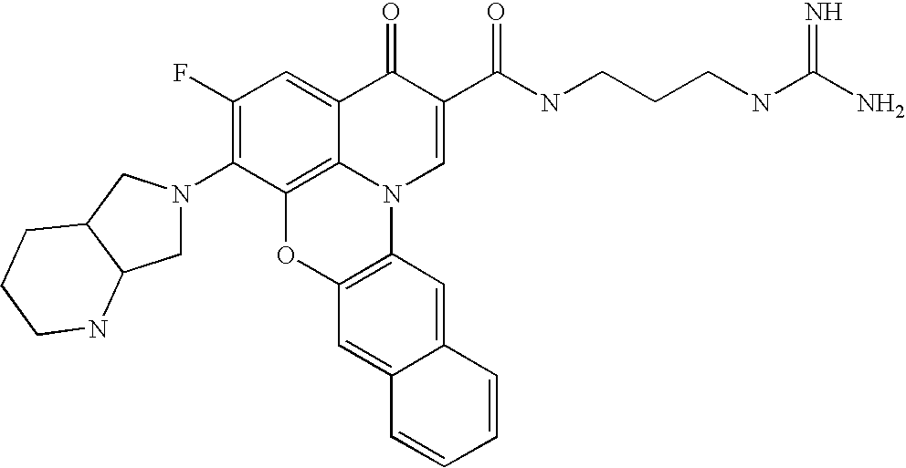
C1(F)=C(N2CC3C(C2)CCCN3)C2=C3C(=C1)C(=O)C(C(=O)NCCCNC(N)=N)=CN3C1=C(O2)C=C2C(=C1)C=CC=C2
